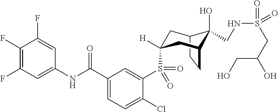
C1(F)=C(F)C=C(NC(C2=CC=C(Cl)C(S(=O)(=O)C3([H])CC4C(O)(CNS(=O)(CC(CO)O)=O)C(CC4)C3)=C2)=O)C=C1F
